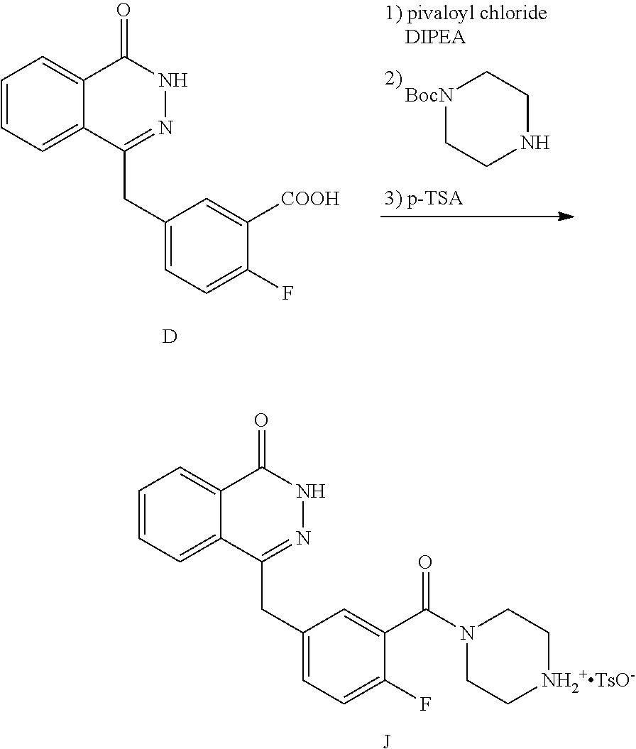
C1=CC=C2C(=C1)C(=O)NN=C2CC1=CC=C(F)C([COOH])=C1.[D].C1[BocN]CCNC1.C1=CC=C2C(=C1)C(=O)NN=C2CC1=CC=C(F)C(C(N2CC[NH2+TsO-]CC2)=O)=C1.[J]
